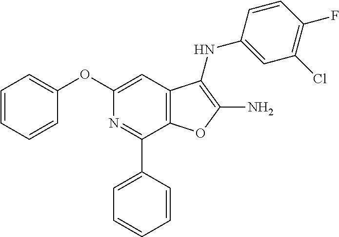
C12=C(C=C(OC3=CC=CC=C3)N=C1C1=CC=CC=C1)C(NC1=CC(Cl)=C(F)C=C1)=C(N)O2
